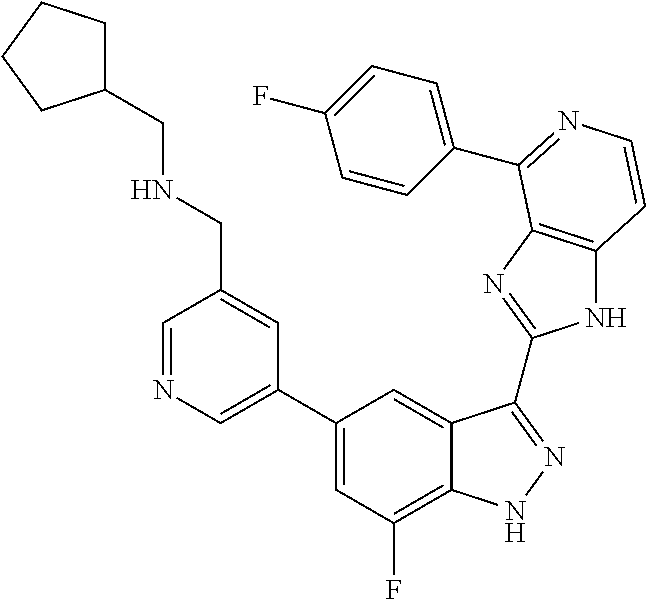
C1(C2=CN=CC(CNCC3CCCC3)=C2)=CC(F)=C2C(=C1)C(C1=NC3=C(N1)C=CN=C3C1=CC=C(F)C=C1)=NN2
